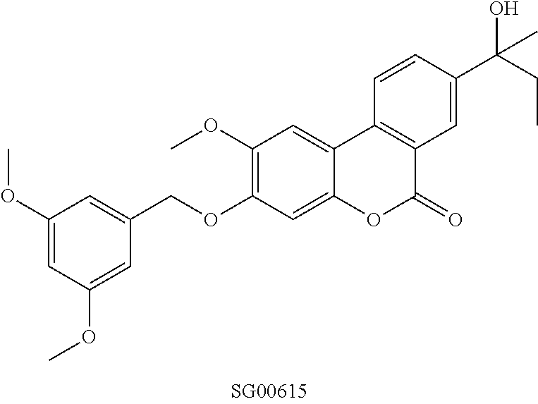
O(C1=C(OC)C=C2C(=C1)OC(=O)C1=C2C=CC(C(CC)(O)C)=C1)CC1=CC(OC)=CC(OC)=C1
